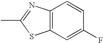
C12=C(N=C(C)S1)C=CC(F)=C2
